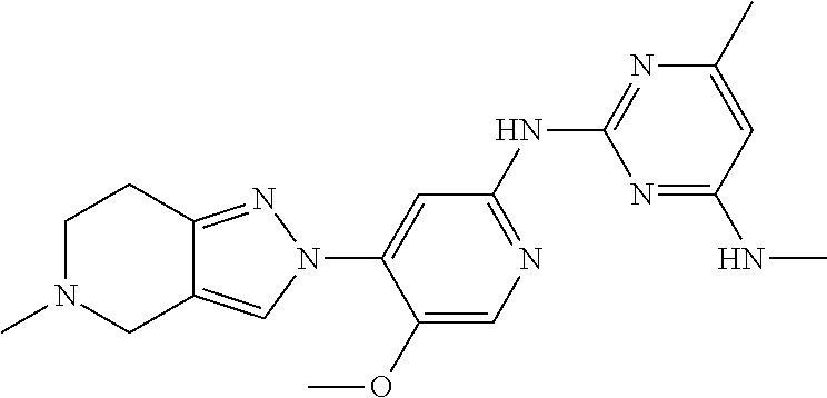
N1=C(NC2=NC(C)=CC(NC)=N2)C=C(N2C=C3C(=N2)CCN(C)C3)C(OC)=C1
